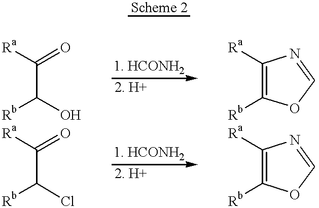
[Ra]C(=O)C([Rb])O.[Ra]C1=C([Rb])OC=N1.[Ra]C(=O)C([Rb])Cl.[Ra]C1=C([Rb])OC=N1
